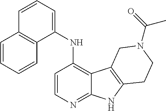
C1=CN=C2C(=C1NC1=CC=CC3=C1C=CC=C3)C1=C(N2)CCN(C(=O)C)C1
